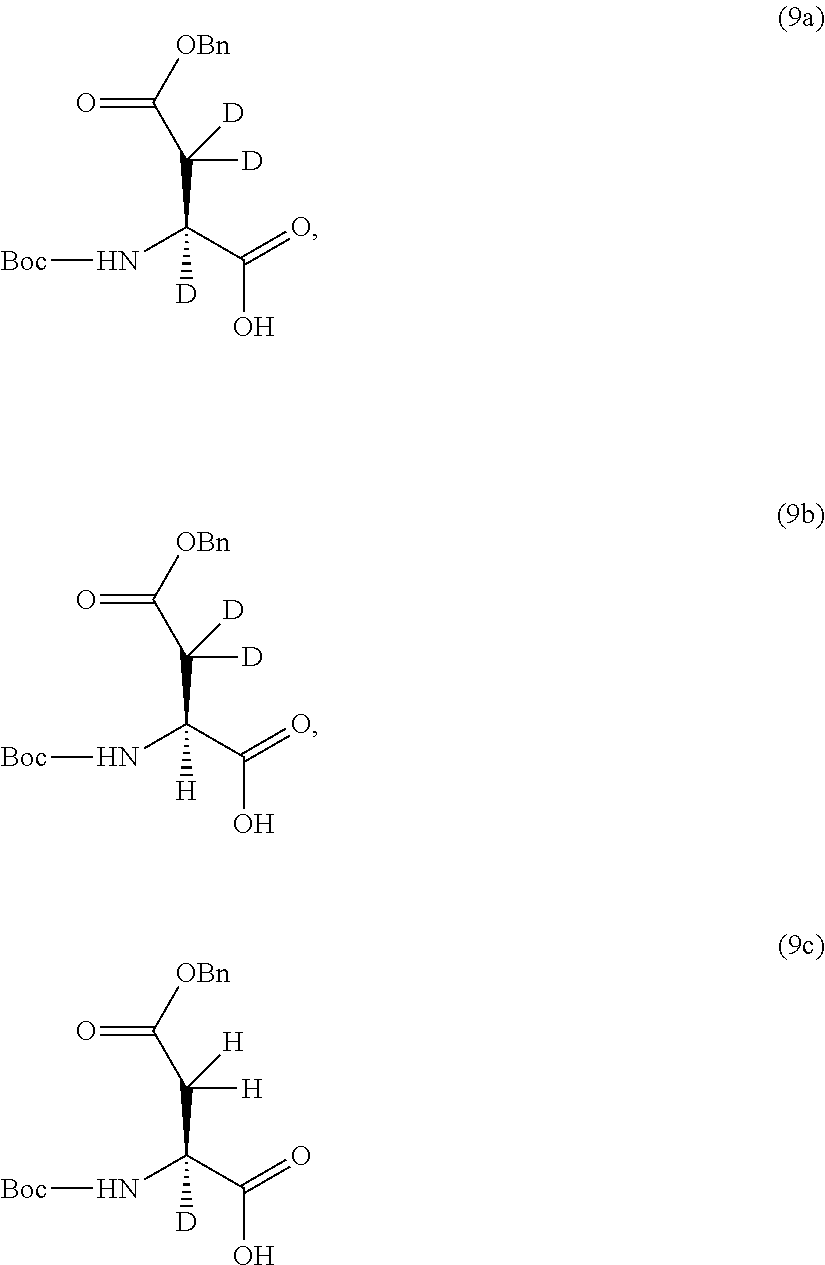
OC(C(N[Boc])(C(C(=O)[OBn])([D])[D])[D])=O.OC(C(N[Boc])(C(C(=O)[OBn])([D])[D])[H])=O.OC(C(N[Boc])(C(C(=O)[OBn])([H])[H])[D])=O
